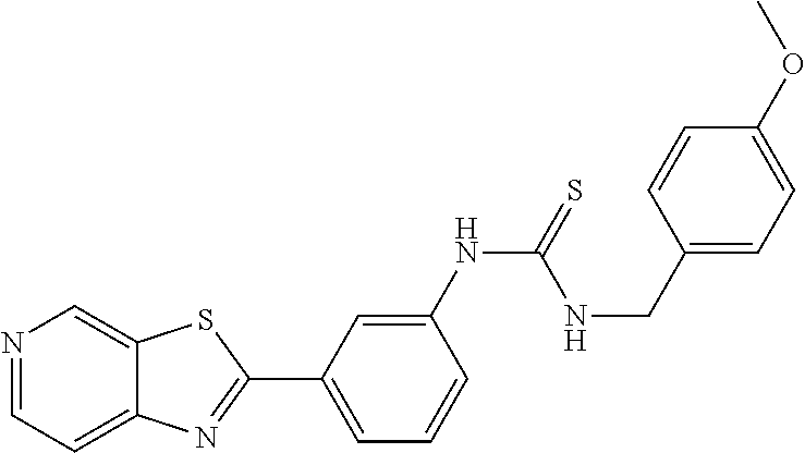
N1=CC=C2C(=C1)SC(C1=CC=CC(NC(=S)NCC3=CC=C(OC)C=C3)=C1)=N2
